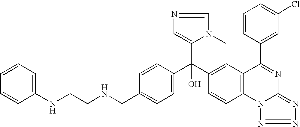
C1=C(CNCCNC2=CC=CC=C2)C=CC(C(C2=CC3=C(C=C2)N2C(=NN=N2)N=C3C2=CC(Cl)=CC=C2)(C2=CN=CN2C)O)=C1
